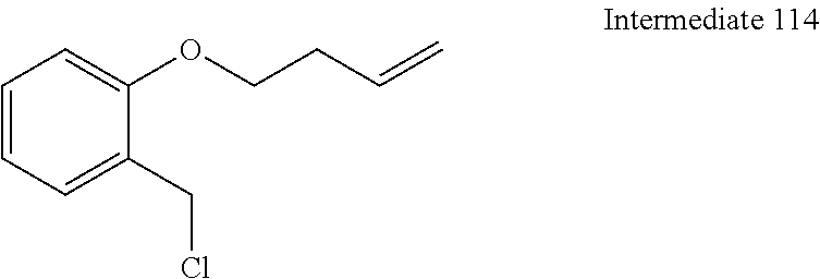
C1=CC=C(CCl)C(OCCC=C)=C1
